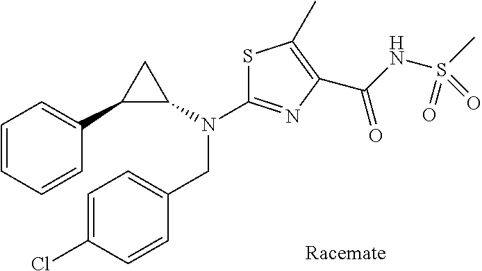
C1(CN(C2=NC(C(NS(C)(=O)=O)=O)=C(C)S2)C2C(C3=CC=CC=C3)C2)=CC=C(Cl)C=C1
